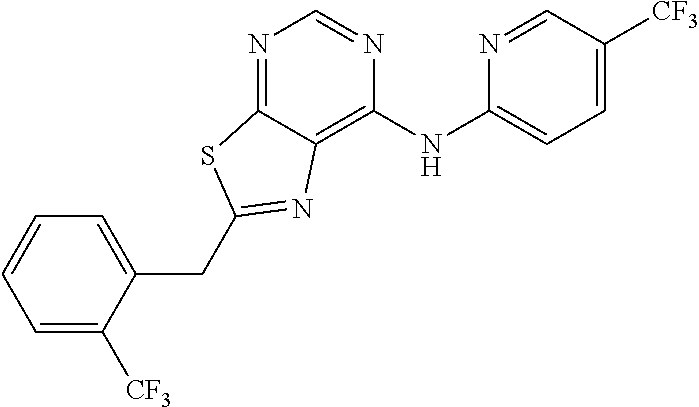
C1=CC=C([CF3])C(CC2=NC3=C(NC4=CC=C([CF3])C=N4)N=CN=C3S2)=C1
